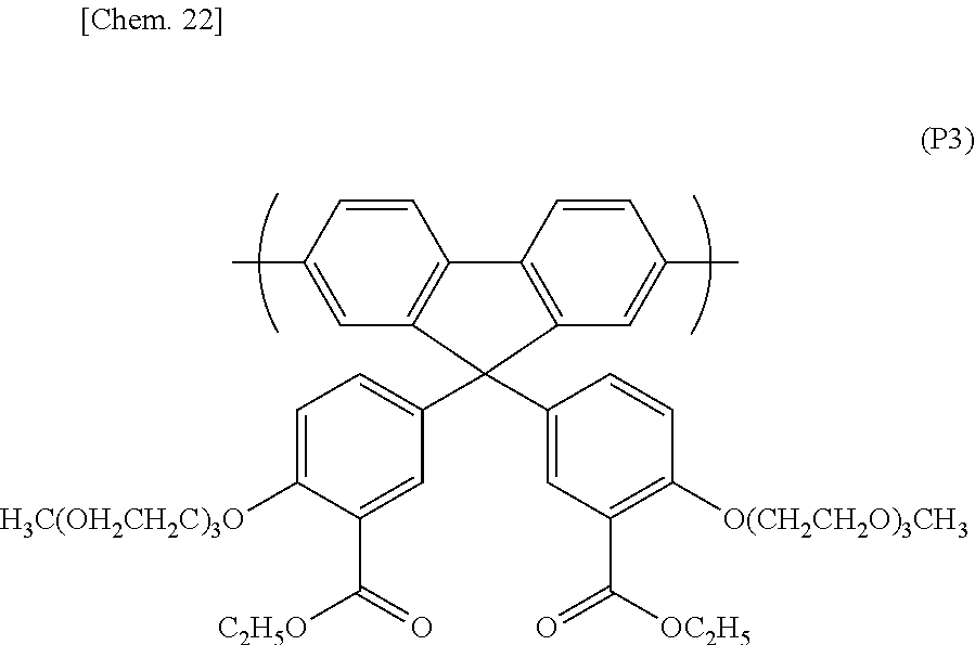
C1=CC(C)=CC2=C1C1=C(C=C(C)C=C1)C2(C1=CC=C([H3C(OH2CH2C)3O])C(C(=O)[C2H5O])=C1)C1=CC(C([OC2H5])=O)=C([O(CH2CH2O)3CH3])C=C1
